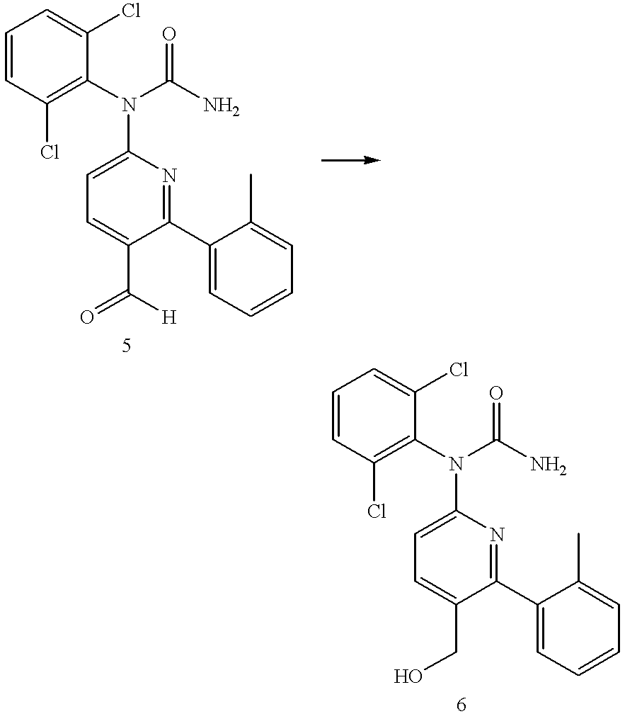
C1=C(N(C2=C(Cl)C=CC=C2Cl)C(N)=O)N=C(C2=CC=CC=C2C)C(C(=O)[H])=C1.C1=C(N(C2=C(Cl)C=CC=C2Cl)C(N)=O)N=C(C2=CC=CC=C2C)C(CO)=C1
